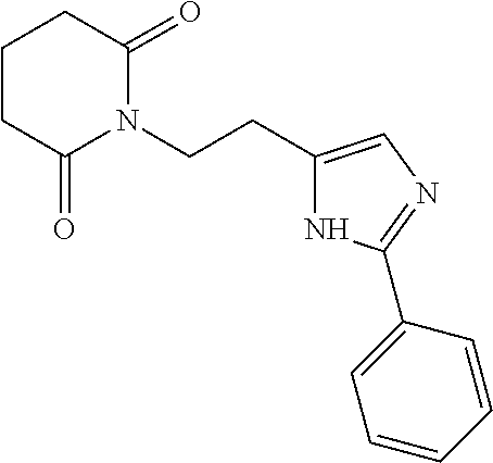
C(CN1C(=O)CCCC1=O)C1=CN=C(C2=CC=CC=C2)N1
